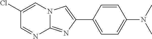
C1(Cl)=CN2C(=NC(C3=CC=C(N(C)C)C=C3)=C2)N=C1
